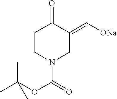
O=C1C(=C[ONa])CN(C(=O)OC(C)(C)C)CC1
